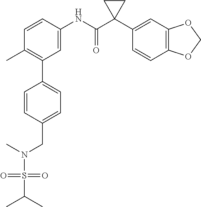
C1=CC(NC(C2(C3=CC4=C(C=C3)OCO4)CC2)=O)=CC(C2=CC=C(CN(S(=O)(=O)C(C)C)C)C=C2)=C1C
